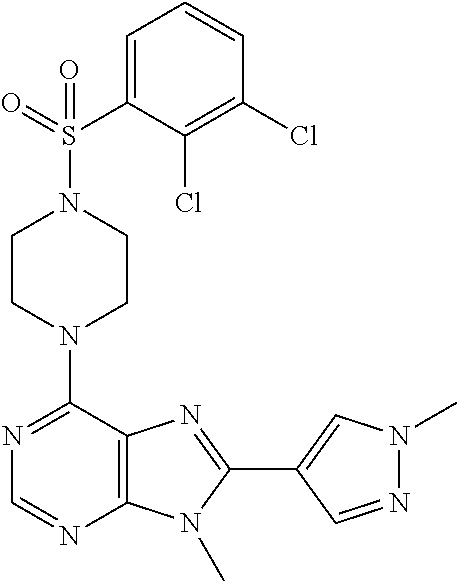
C1CN(C2=NC=NC3=C2N=C(C2=CN(C)N=C2)N3C)CCN1S(C1=CC=CC(Cl)=C1Cl)(=O)=O
